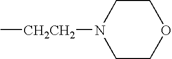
N1([CH2CH2]C)CCOCC1
